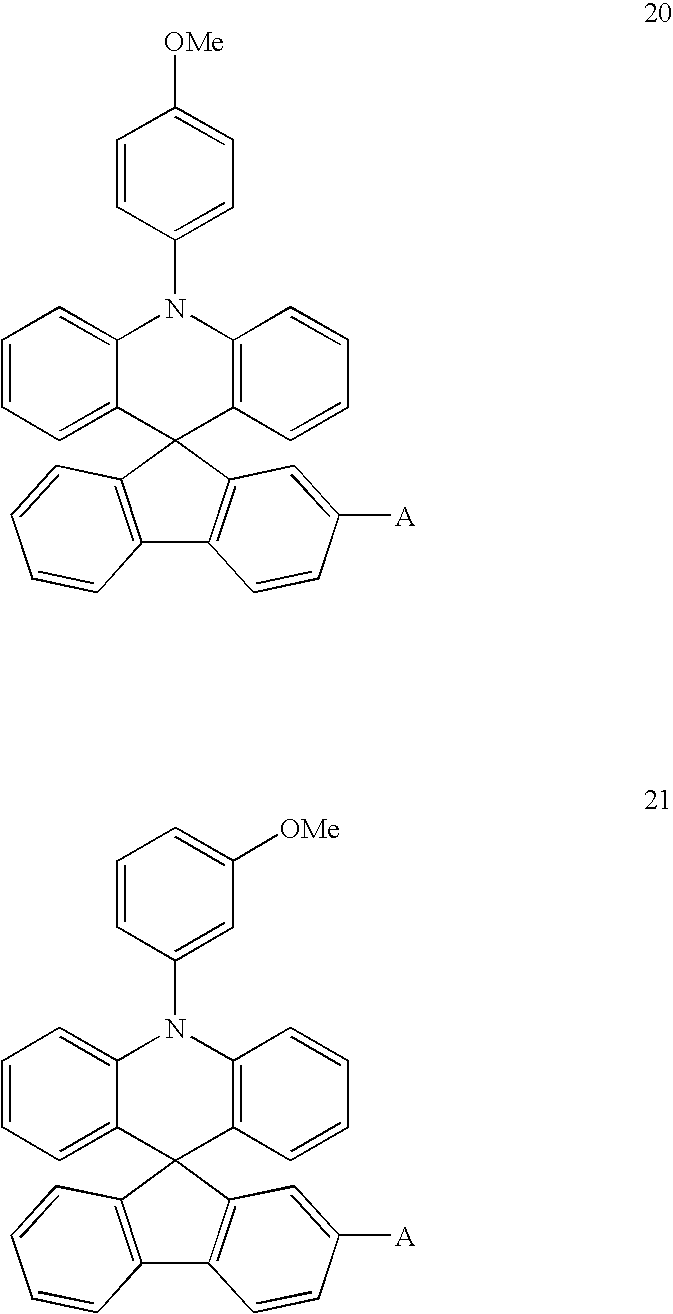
C1=CC=C2C(=C1)N(C1=CC=C([OMe])C=C1)C1=C(C=CC=C1)C21C2=C(C3=C1C=CC=C3)C=CC([A])=C2.C1=CC=C2C(=C1)N(C1=CC([OMe])=CC=C1)C1=C(C=CC=C1)C21C2=C(C3=C1C=CC=C3)C=CC([A])=C2
